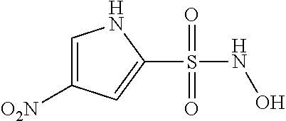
C1(S(NO)(=O)=O)=CC([O2N])=CN1
